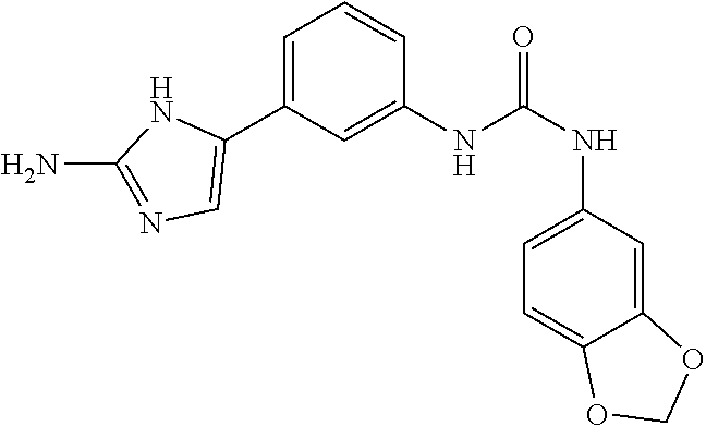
C1(NC(NC2=CC=C3C(=C2)OCO3)=O)=CC(C2=CN=C(N)N2)=CC=C1
